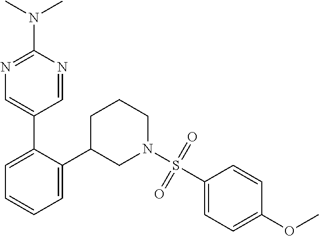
C1=C(C2=CN=C(N(C)C)N=C2)C(C2CN(S(C3=CC=C(OC)C=C3)(=O)=O)CCC2)=CC=C1
